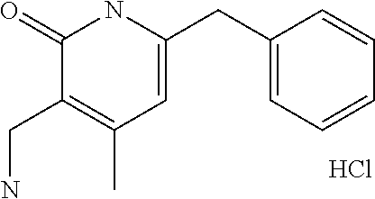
C1(=O)C(CN)=C(C)C=C(CC2=CC=CC=C2)N1.Cl
